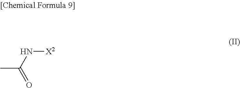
CC(N[X2])=O
